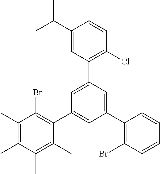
C1(C)=C(C)C(C)=C(C)C(C2=CC(C3=C(Br)C=CC=C3)=CC(C3=C(Cl)C=CC(C(C)C)=C3)=C2)=C1Br
